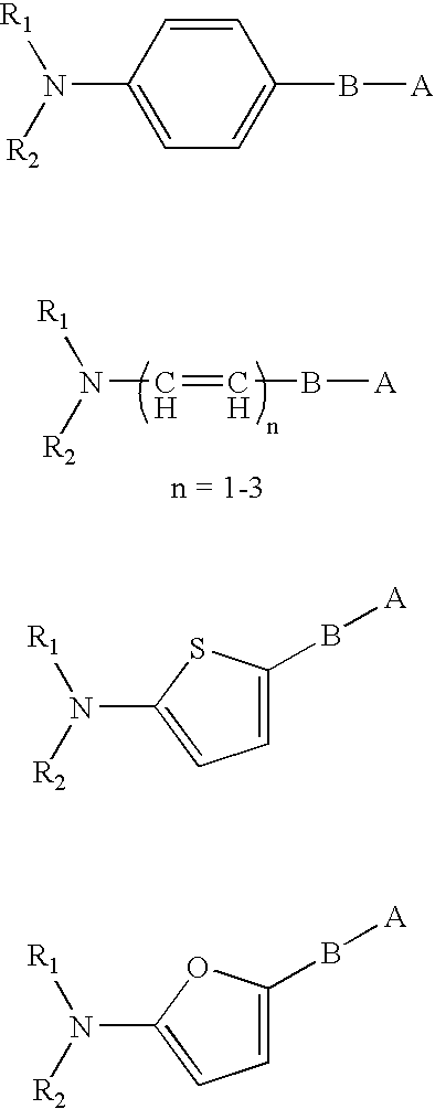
N(C=CB[A])([R2])[R1].N(C1=CC=C(B[A])C=C1)([R2])[R1].N([R2])([R1])C1=CC=C(B[A])S1.N([R2])([R1])C1=CC=C(B[A])O1
